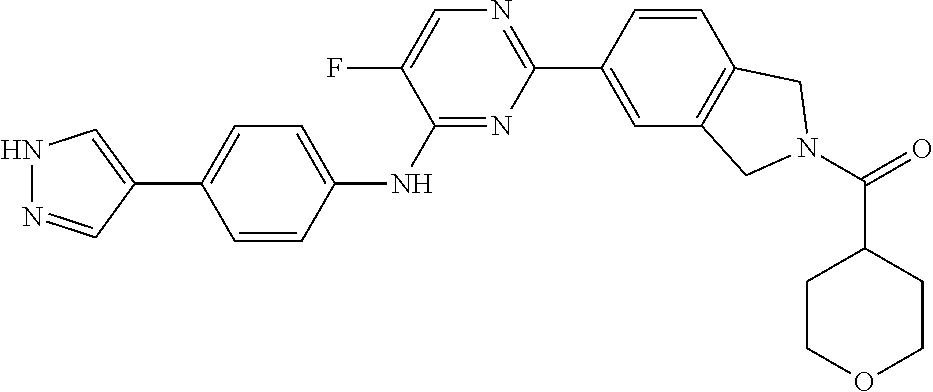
N1N=CC(C2=CC=C(NC3=NC(C4=CC5=C(C=C4)CN(C(=O)C4CCOCC4)C5)=NC=C3F)C=C2)=C1
